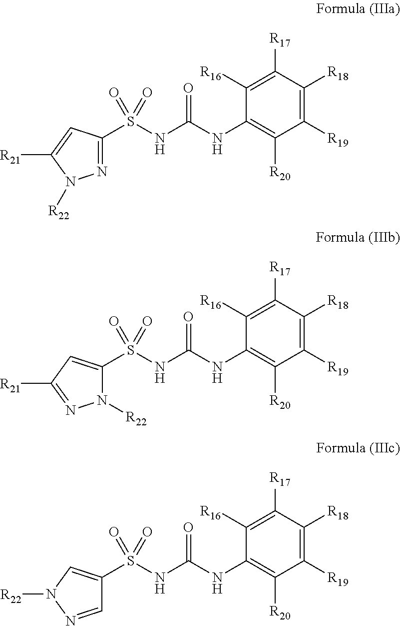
N1=C(S(NC(NC2=C([R20])C([R19])=C([R18])C([R17])=C2[R16])=O)(=O)=O)C=C([R21])N1[R22].N1([R22])C(S(NC(NC2=C([R20])C([R19])=C([R18])C([R17])=C2[R16])=O)(=O)=O)=CC([R21])=N1.C1=NN([R22])C=C1S(NC(NC1=C([R20])C([R19])=C([R18])C([R17])=C1[R16])=O)(=O)=O
